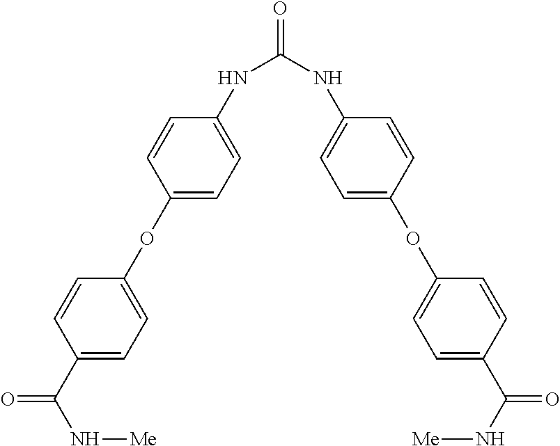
C1=CC(OC2=CC=C(C(N[Me])=O)C=C2)=CC=C1NC(=O)NC1=CC=C(OC2=CC=C(C(N[Me])=O)C=C2)C=C1
